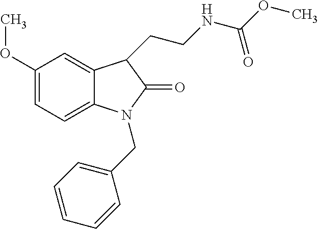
C1(OC)=CC=C2C(=C1)C(CCNC(OC)=O)C(=O)N2CC1=CC=CC=C1
